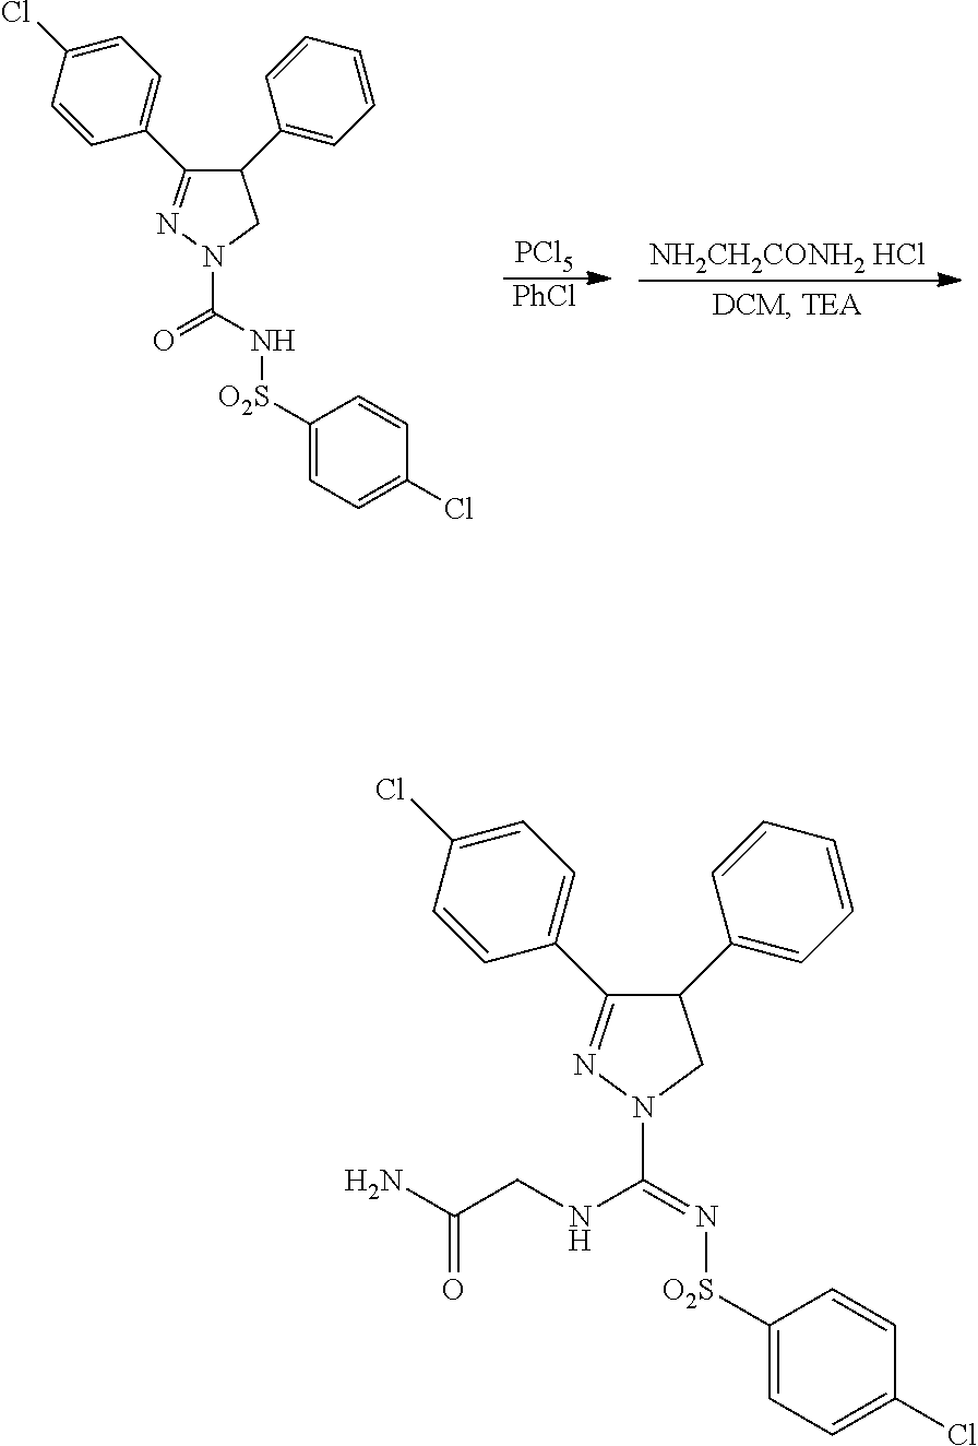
[PCl5].[PhCl].[NH2CH2CONH2 HCl].N1=C(C2=CC=C(Cl)C=C2)C(C2=CC=CC=C2)CN1C(N[O2S]C1=CC=C(Cl)C=C1)=O.N1=C(C2=CC=C(Cl)C=C2)C(C2=CC=CC=C2)CN1C(=N[O2S]C1=CC=C(Cl)C=C1)NCC(N)=O
